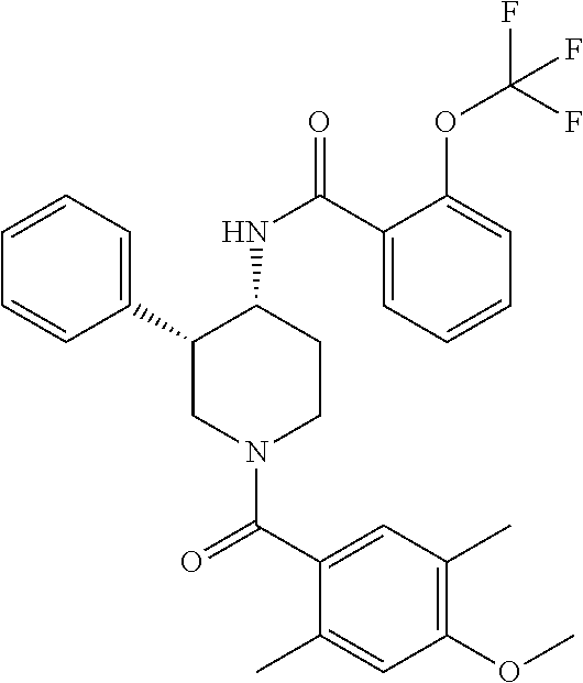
C1=CC=C(C2CN(C(C3=CC(C)=C(OC)C=C3C)=O)CCC2NC(=O)C2=CC=CC=C2OC(F)(F)F)C=C1
